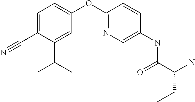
C1(C#N)=CC=C(OC2=NC=C(NC(C(N)CC)=O)C=C2)C=C1C(C)C
